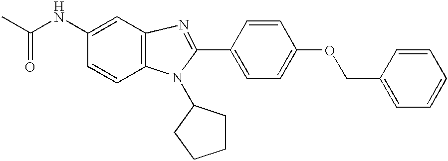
C1=CC2=C(C=C1NC(C)=O)N=C(C1=CC=C(OCC3=CC=CC=C3)C=C1)N2C1CCCC1
